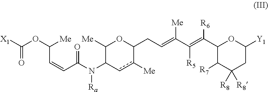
C(C=CC(=O)N(C1C([Me])OC(CC=C(C(=C(C2C([R7])C([R8])([R8])CC([Y1])O2)[R6])[R5])[Me])c([Me])c1)[Ra])([Me])OC([X1])=O
